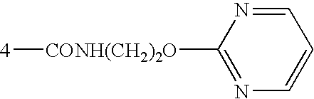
[4][CONH(CH2)2O]C1=NC=CC=N1
